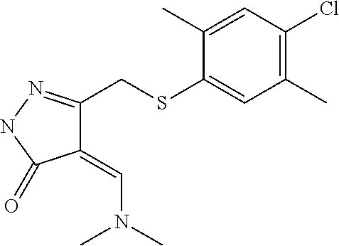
C1(=CN(C)C)C(CSC2=CC(C)=C(Cl)C=C2C)=NNC1=O
